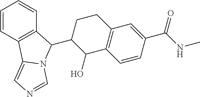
C1=CC2=C(C=C1)C(C1C(O)C3=C(CC1)C=C(C(NC)=O)C=C3)N1C2=CN=C1
